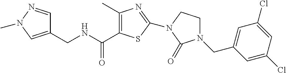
C1(CNC(=O)C2=C(C)N=C(N3CCN(CC4=CC(Cl)=CC(Cl)=C4)C3=O)S2)=CN(C)N=C1
